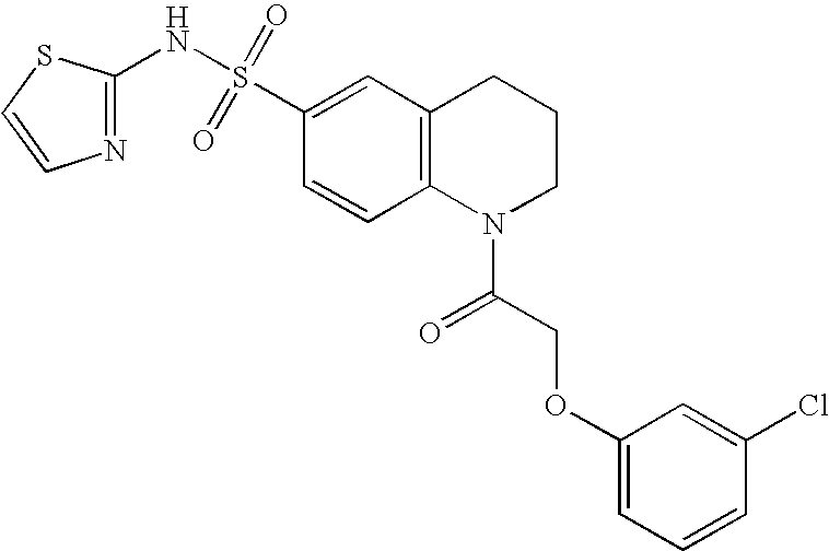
C1(NS(C2=CC3=C(C=C2)N(C(COC2=CC=CC(Cl)=C2)=O)CCC3)(=O)=O)=NC=CS1
